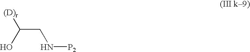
OC(CN[P2])[(D)r]
